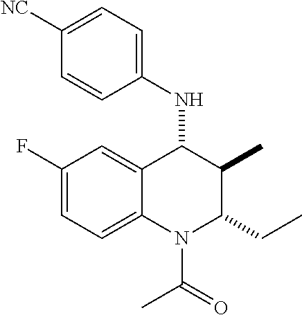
C1(F)=CC=C2C(=C1)C(NC1=CC=C([NC])C=C1)C(C)C(CC)N2C(=O)C
